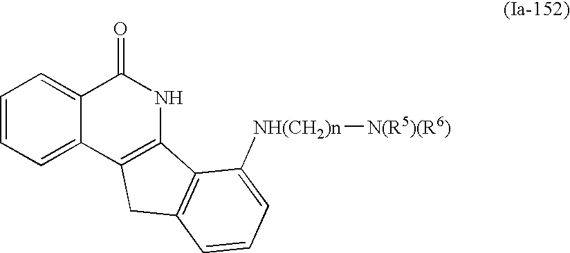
C1=CC=C2C(=C1)C(=O)NC1=C2CC2=C1C([NH(CH2)n][N(R5)(R6)])=CC=C2
